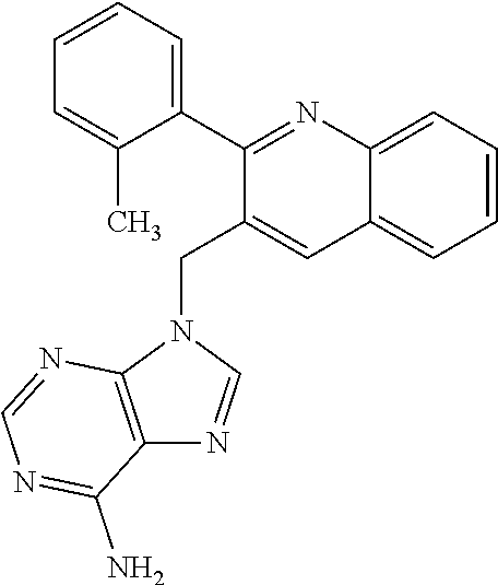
C1(C2=CC=CC=C2C)=NC2=CC=CC=C2C=C1CN1C2=C(N=C1)C(N)=NC=N2
